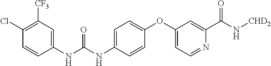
C1([CF3])=C(Cl)C=CC(NC(NC2=CC=C(OC3=CC=NC(C(N[CHD2])=O)=C3)C=C2)=O)=C1
